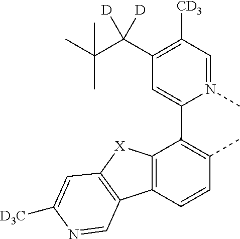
C1=N(C)C(C2=C(C)C=CC3=C2[X]C2=C3C=NC([D3C])=C2)=CC(C(C(C)(C)C)([D])[D])=C1[CD3]
